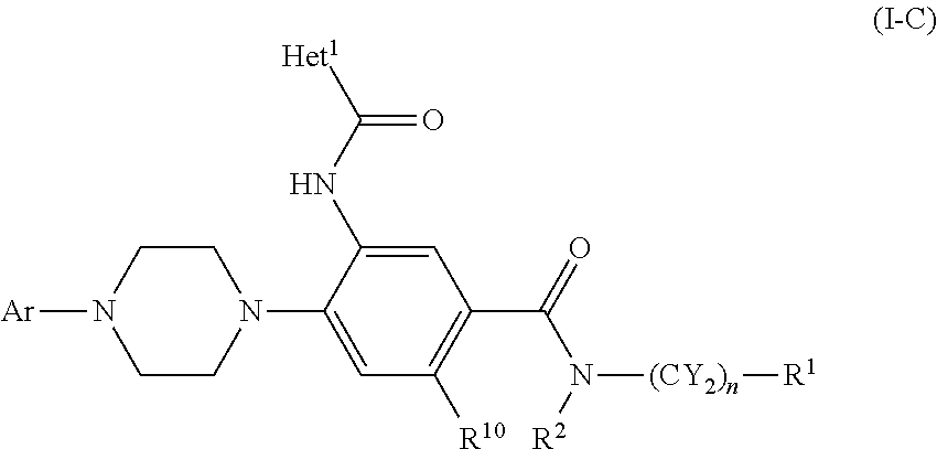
C1CN(C2=CC([R10])=C(C(N([(CY2)n][R1])[R2])=O)C=C2NC(=O)[Het1])CCN1[Ar]
